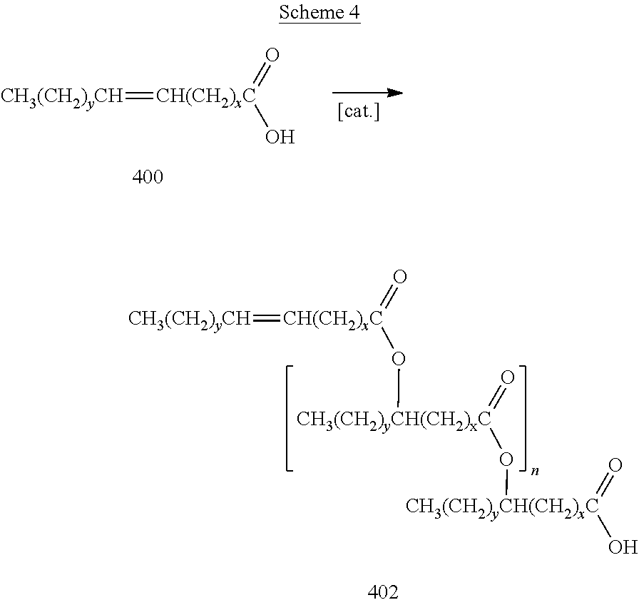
[CH(CH2)xC](=[CH3(CH2)yCH])(O)=O.[CH(CH2)xC](=[CH3(CH2)yCH])(O[CH3(CH2)yCH(CH2)xC](=O)O[CH3(CH2)yCH(CH2)xC](=O)O)=O
